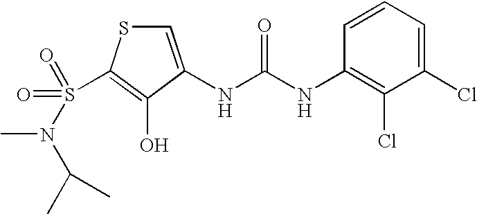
C1=C(NC(NC2=C(Cl)C(Cl)=CC=C2)=O)C(O)=C(S(N(C)C(C)C)(=O)=O)S1
